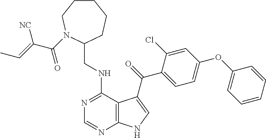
C1=CC=CC(OC2=CC=C(C(=O)C3=CNC4=C3C(NCC3CCCCCN3C(C(=CC)[NC])=O)=NC=N4)C(Cl)=C2)=C1
